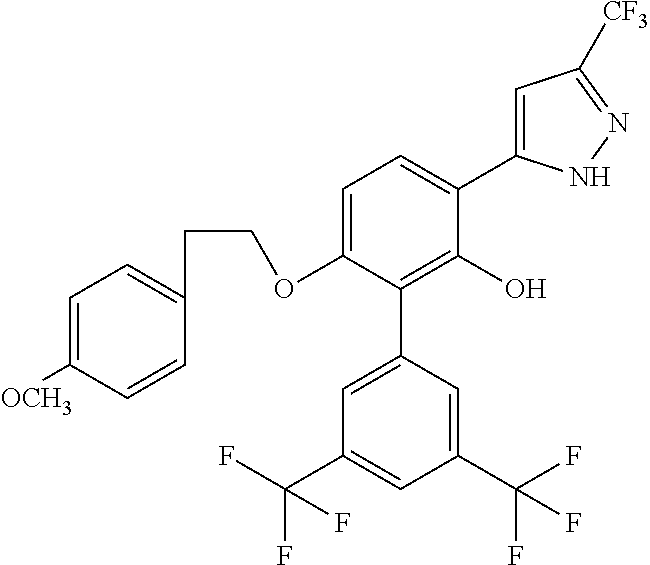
C1(OCCC2=CC=C([OCH3])C=C2)=CC=C(C2=CC([CF3])=NN2)C(O)=C1C1=CC(C(F)(F)F)=CC(C(F)(F)F)=C1
